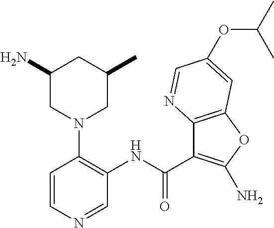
C1=CN=CC(NC(C2=C(N)OC3=C2N=CC(OC(C)C)=C3)=O)=C1N1CC(C)CC(N)C1
